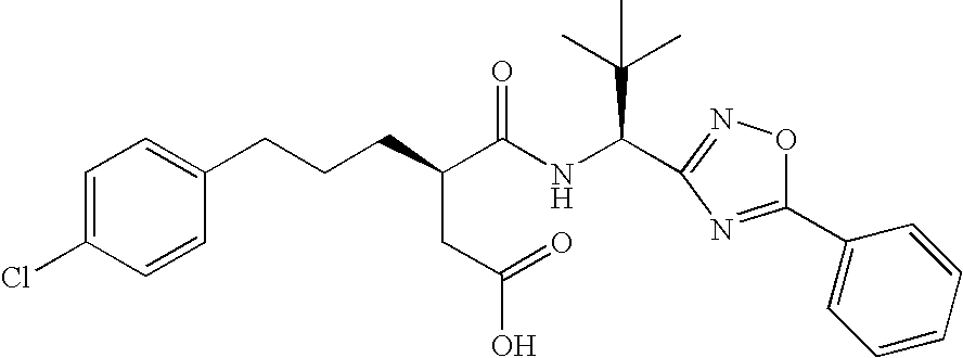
C1(CCCC(C(NC(C(C)(C)C)C2=NOC(C3=CC=CC=C3)=N2)=O)CC(=O)O)=CC=C(Cl)C=C1
